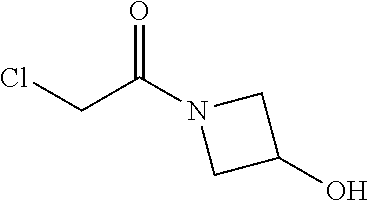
ClCC(N1CC(O)C1)=O
